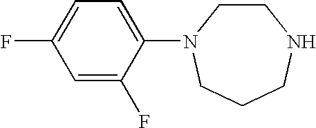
C1=C(F)C(N2CCNCCC2)=CC=C1F
